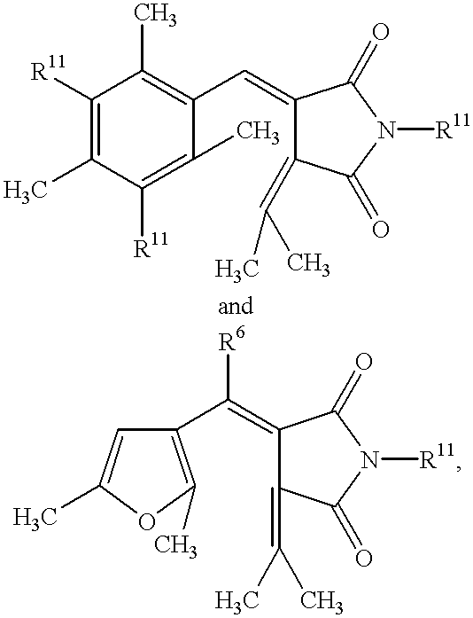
C1([R11])=C(C)C([R11])=C(C)C(C=C2C(=C(C)C)C(=O)N([R11])C2=O)=C1C.C1(C(=C2C(=C(C)C)C(=O)N([R11])C2=O)[R6])=C(C)OC(C)=C1
